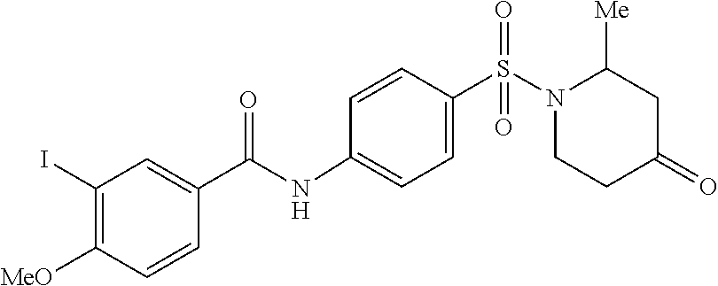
C1CC(=O)CC([Me])N1S(=O)(=O)C1=CC=C(NC(C2=CC(I)=C([MeO])C=C2)=O)C=C1
